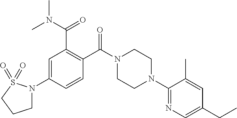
C1=C(N2CCCS2(=O)=O)C=CC(C(N2CCN(C3=NC=C(CC)C=C3C)CC2)=O)=C1C(=O)N(C)C
